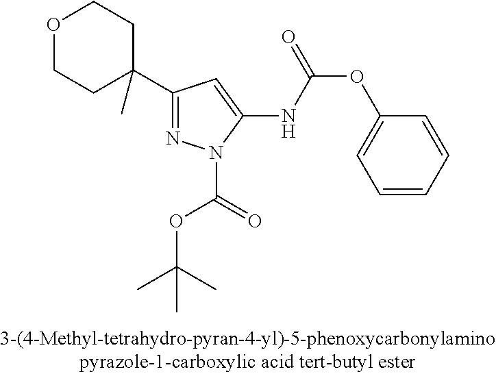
C1(C2(C)CCOCC2)=NN(C(=O)OC(C)(C)C)C(NC(OC2=CC=CC=C2)=O)=C1
